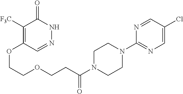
C(COCCC(N1CCN(C2=NC=C(Cl)C=N2)CC1)=O)OC1=C([F3C])C(=O)NN=C1
